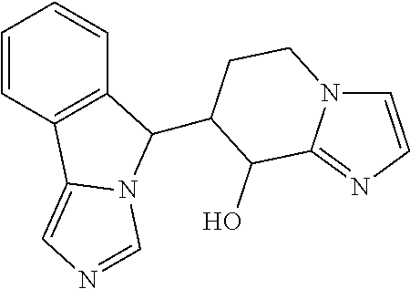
C1=CC2=C(C=C1)C(C1CCN3C=CN=C3C1O)N1C2=CN=C1
